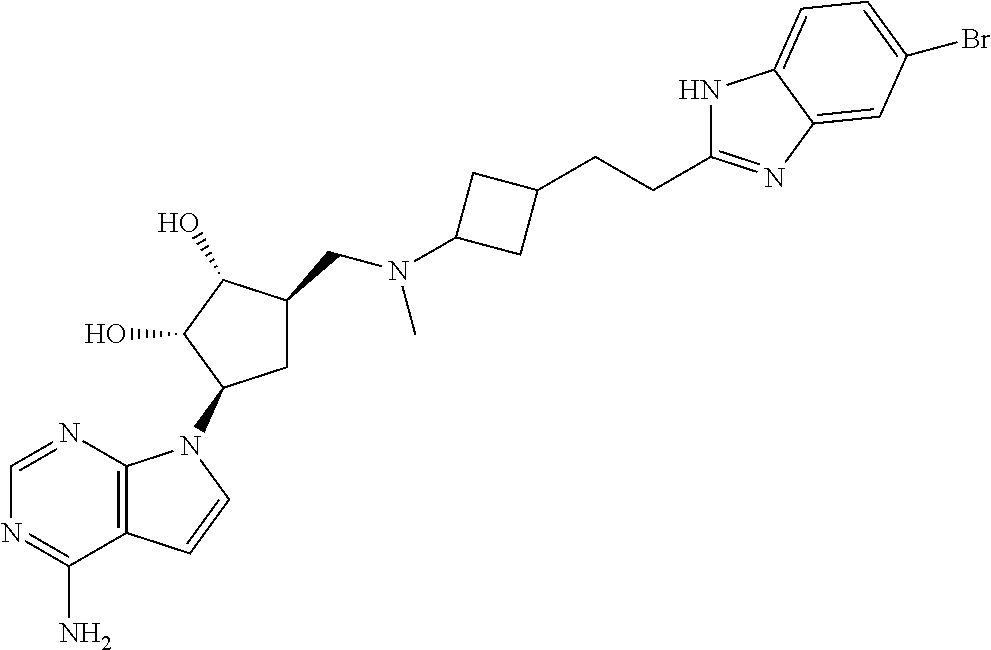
N1=CN=C(N)C2=C1N(C1CC(CN(C)C3CC(CCC4=NC5=CC(Br)=CC=C5N4)C3)C(O)C1O)C=C2
